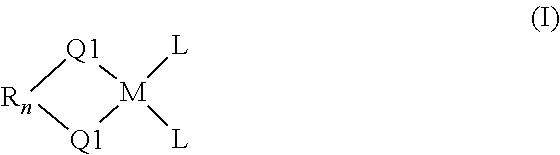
[M]1([L])([L])[Q1][Rn][Q1]1
